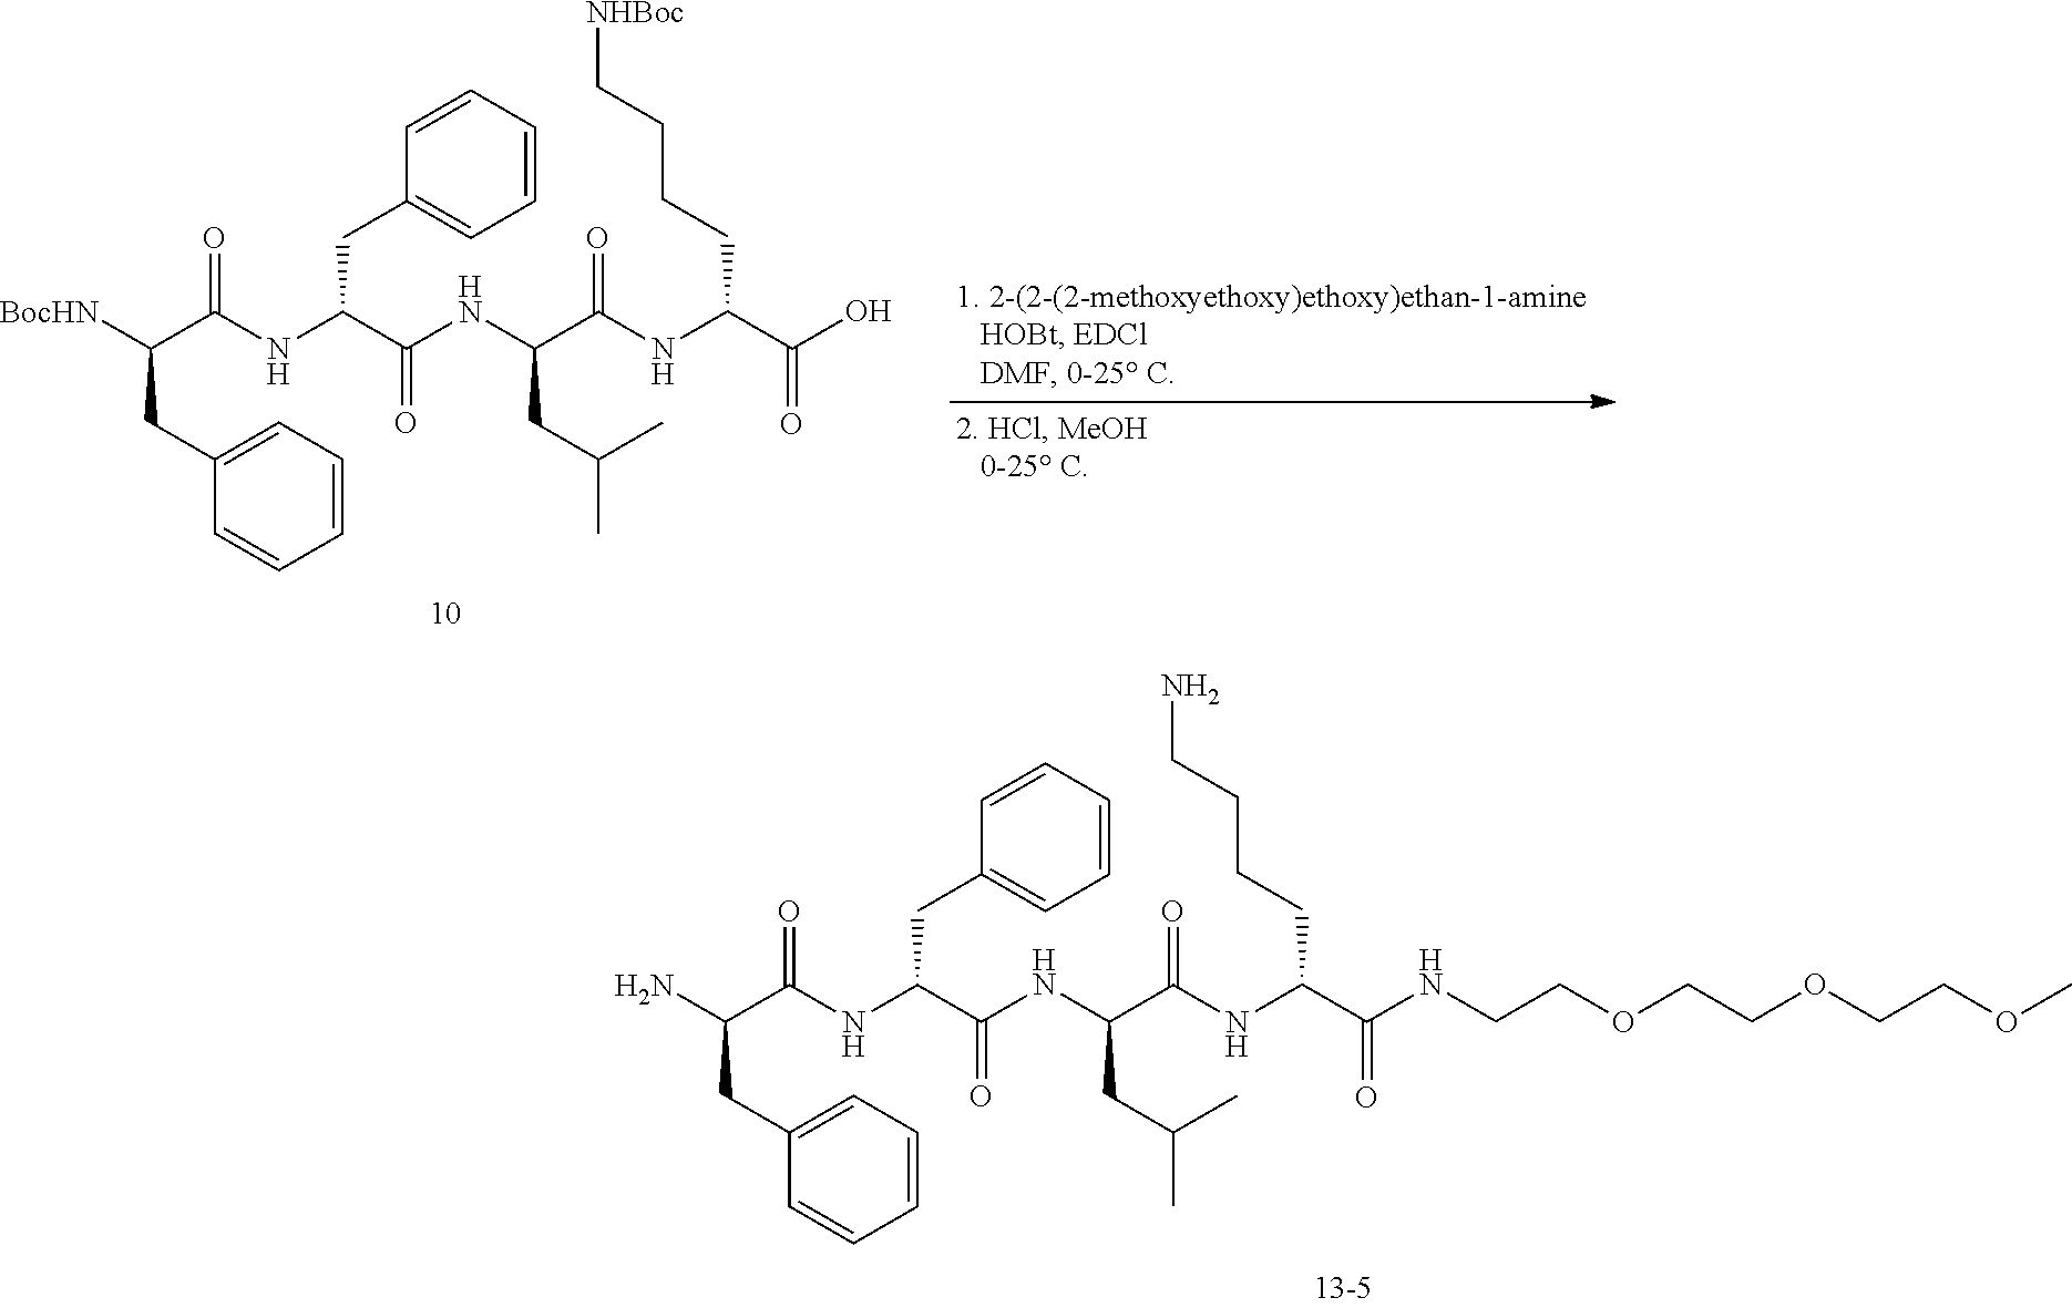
C1(CC(C(NC(C(NC(C(=O)NC(CCCC[NHBoc])C(=O)O)CC(C)C)=O)CC2=CC=CC=C2)=O)[BocHN])=CC=CC=C1.C1(CC(C(NC(C(NC(C(=O)NC(CCCCN)C(=O)NCCOCCOCCOC)CC(C)C)=O)CC2=CC=CC=C2)=O)N)=CC=CC=C1
